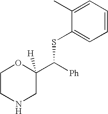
C1CNCC(C([Ph])SC2=CC=CC=C2C)([H])O1
